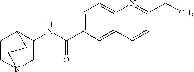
C1=C(C(NC2CN3CCC2CC3)=O)C=C2C(=C1)N=C(CC)C=C2
